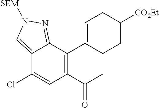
C12=CN([SEM])N=C1C(C1=CCC([CO2Et])CC1)=C(C(C)=O)C=C2Cl
